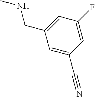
C1=C(CNC)C=C(C#N)C=C1F
